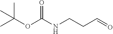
CC(OC(NCCC=O)=O)(C)C
